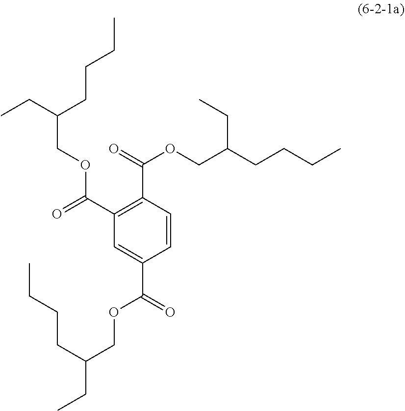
C1(C(OCC(CC)CCCC)=O)=C(C(=O)OCC(CCCC)CC)C=CC(C(=O)OCC(CC)CCCC)=C1
